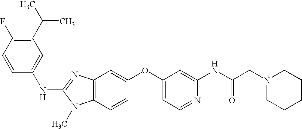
C1(C(C)C)=C(F)C=CC(NC2=NC3=C(N2C)C=CC(OC2=CC=NC(NC(CN4CCCCC4)=O)=C2)=C3)=C1
